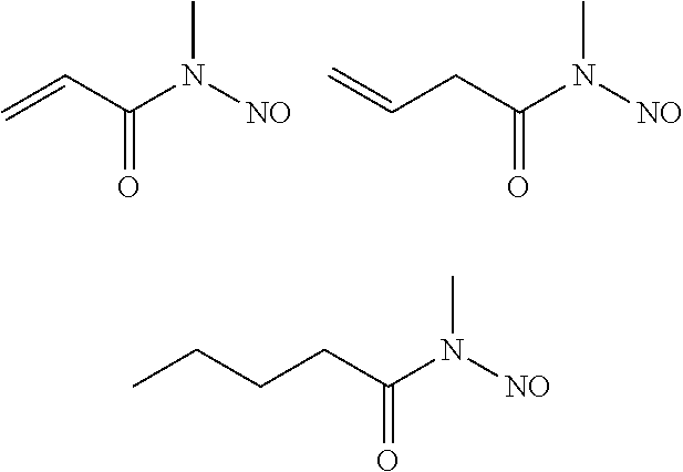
C=CC(N(C)[NO])=O.C=CCC(N(C)[NO])=O.CCCCC(N(C)[NO])=O
